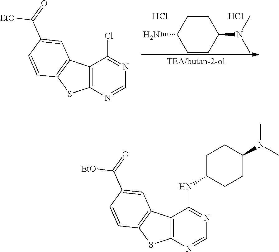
C12=C(N=CN=C1NC1CCC(N(C)C)CC1)SC1=C2C=C(C([EtO])=O)C=C1.C12=C(N=CN=C1Cl)SC1=C2C=C(C([EtO])=O)C=C1.C1CC(N(C)C)CCC1N.Cl.Cl
